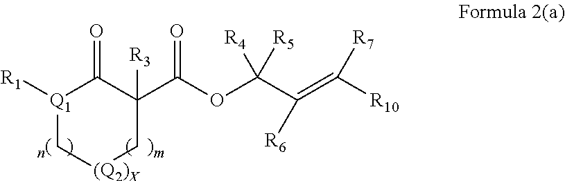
[Q1]1([R1])C[(Q2)X]CC([R3])(C(OC(C([R6])=C([R7])[R10])([R4])[R5])=O)C1=O
